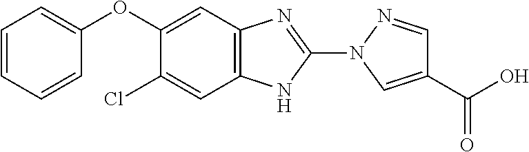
C1=CC=CC(OC2=CC3=C(C=C2Cl)NC(N2N=CC(C(O)=O)=C2)=N3)=C1
